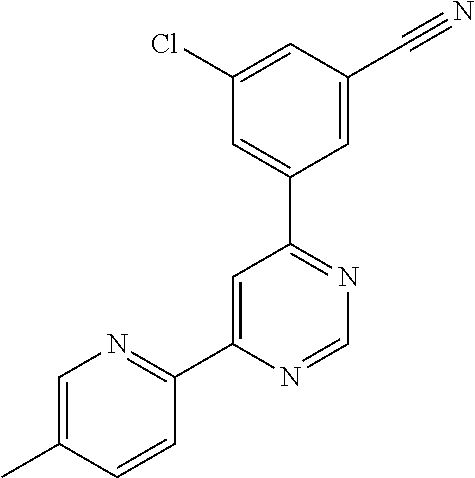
C1(C2=NC=C(C)C=C2)=CC(C2=CC(Cl)=CC(C#N)=C2)=NC=N1
